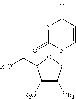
N1C(=O)N(C2C([OR3])C([R2O])C(C[R1O])O2)C=CC1=O
